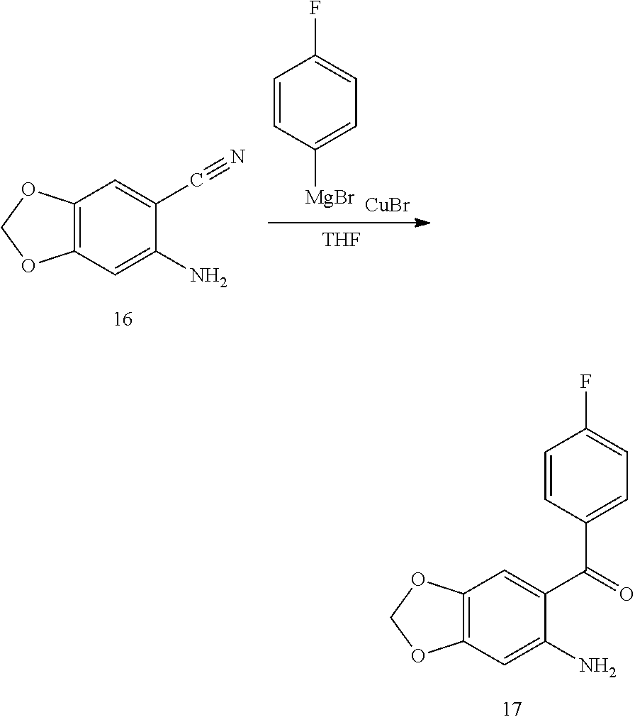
C12=C(C=C(N)C(C(=O)C3=CC=C(F)C=C3)=C1)OCO2.C12=C(C=C(N)C(C#N)=C1)OCO2.[THF].[MgBr]C1=CC=C(F)C=C1.[CuBr]
